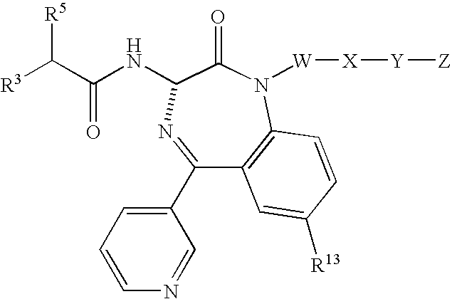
C1(C2=CC=CN=C2)=NC(NC(C([R3])[R5])=O)C(=O)N([W][X][Y][Z])C2=C1C=C([R13])C=C2
